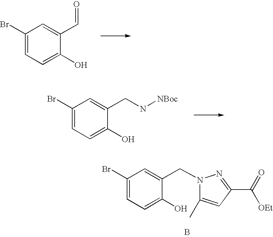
C1(Br)=CC=C(O)C(C=O)=C1.C1(Br)=CC=C(O)C(CN[NBoc])=C1.C1(Br)=CC=C(O)C(CN2C(C)=CC(C(=O)[OEt])=N2)=C1.B
